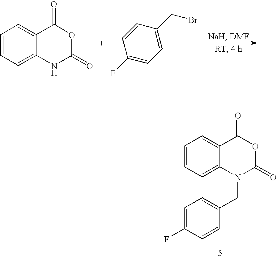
C1=CC=C2C(=C1)C(=O)OC(=O)N2.C1=CC(CBr)=CC=C1F.C1=CC=C2C(=C1)C(=O)OC(=O)N2CC1=CC=C(F)C=C1
